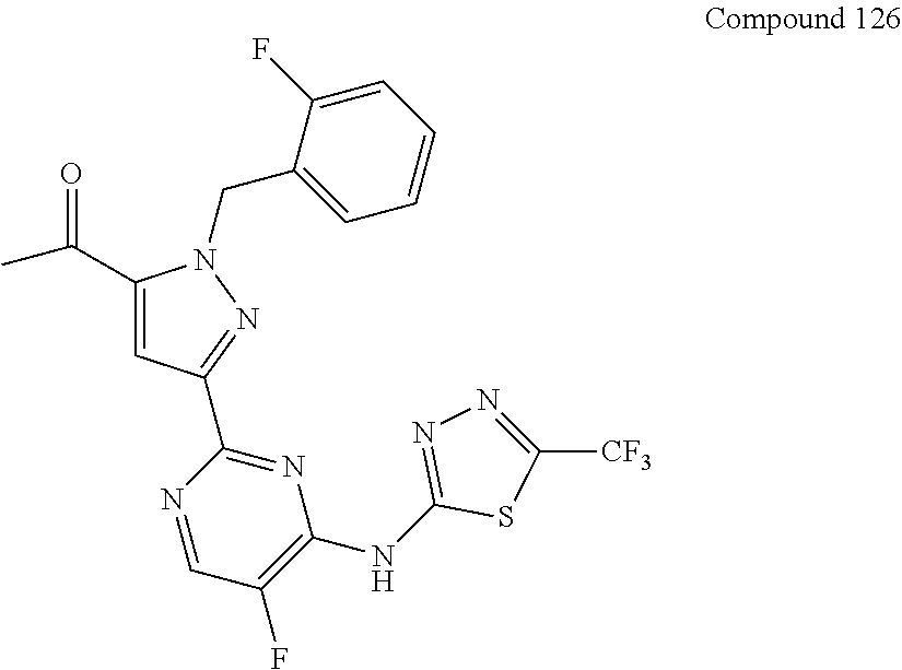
C(=O)(C)C1=CC(C2=NC(NC3=NN=C([CF3])S3)=C(F)C=N2)=NN1CC1=CC=CC=C1F
